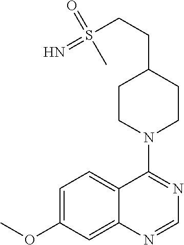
C1=C(OC)C=C2C(=C1)C(N1CCC(CCS(=N)(=O)C)CC1)=NC=N2
